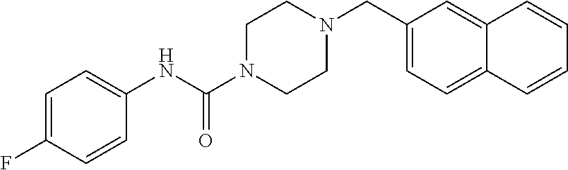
C1=C(F)C=CC(NC(N2CCN(CC3=CC=C4C(=C3)C=CC=C4)CC2)=O)=C1
